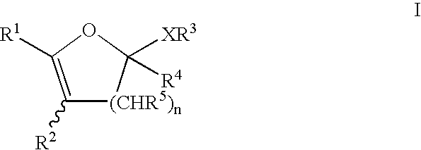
C1([R2])=C([R1])OC([XR3])([R4])[(CHR5)n]1
